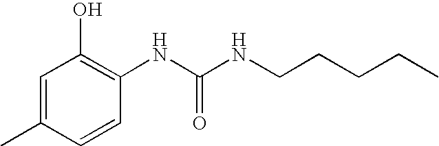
C1=C(C)C=CC(NC(NCCCCC)=O)=C1O
